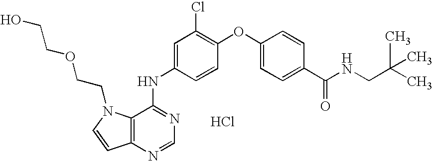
C12=C(N=CN=C1NC1=CC(Cl)=C(OC3=CC=C(C(NCC(C)(C)C)=O)C=C3)C=C1)C=CN2CCOCCO.Cl
